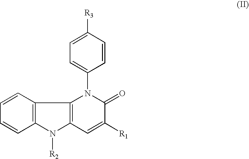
C1=CC=CC2=C1C1=C(N2[R2])C=C([R1])C(=O)N1C1=CC=C([R3])C=C1
